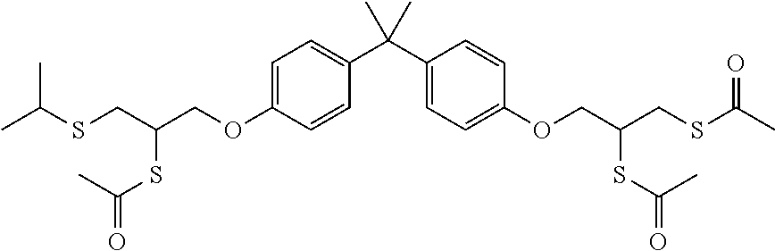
C1=C(OCC(CSC(C)C)SC(C)=O)C=CC(C(C2=CC=C(OCC(CSC(C)=O)SC(=O)C)C=C2)(C)C)=C1
